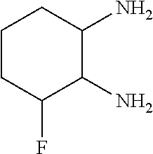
C1CC(F)C(N)C(N)C1
